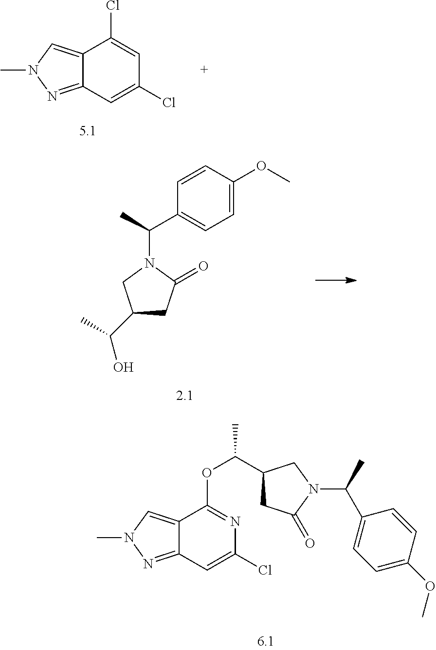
C12=CN(C)N=C1C=C(Cl)N=C2OC(C1CC(=O)N(C(C)C2=CC=C(OC)C=C2)C1)C.C12=CN(C)N=C1C=C(Cl)C=C2Cl.C1(C(O)C)CC(=O)N(C(C)C2=CC=C(OC)C=C2)C1
